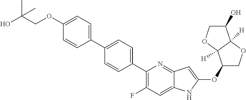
C1(OC2=CC3=NC(C4=CC=C(C5=CC=C(OCC(O)(C)C)C=C5)C=C4)=C(F)C=C3N2)COC2([H])C1([H])OCC2O
